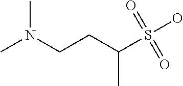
N(CCC(S(O)(=O)=O)C)(C)C
